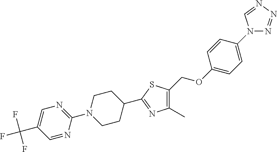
C1(C)=C(COC2=CC=C(N3N=NN=C3)C=C2)SC(C2CCN(C3=NC=C(C(F)(F)F)C=N3)CC2)=N1
